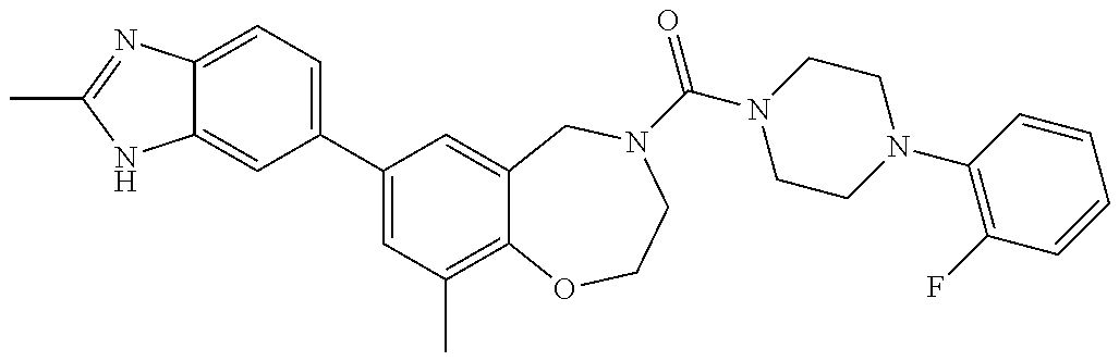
C12=CC=C(C3=CC(C)=C4C(=C3)CN(C(=O)N3CCN(C5=C(F)C=CC=C5)CC3)CCO4)C=C1NC(C)=N2
